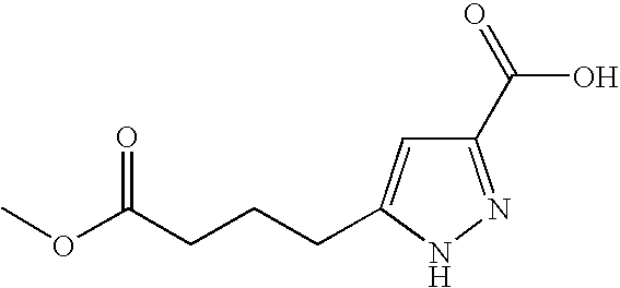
C1(C(=O)O)=NNC(CCCC(OC)=O)=C1
